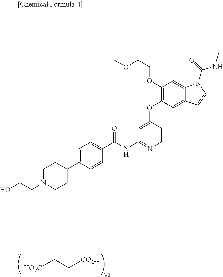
[HO2C]CC[CO2H].C1=C(C2CCN(CCO)CC2)C=CC(C(NC2=NC=CC(OC3=C(OCCOC)C=C4C(=C3)C=CN4C(NC)=O)=C2)=O)=C1
